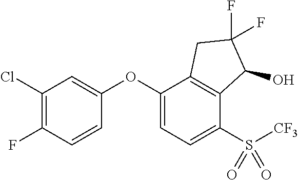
C1(Cl)=C(F)C=CC(OC2=CC=C(S([CF3])(=O)=O)C3=C2CC(F)(F)C3O)=C1
